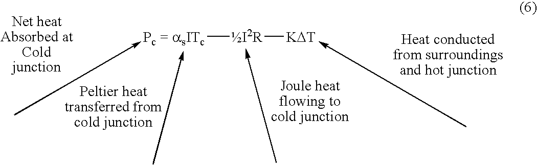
[Pc = asITc][I2R][KDT]
